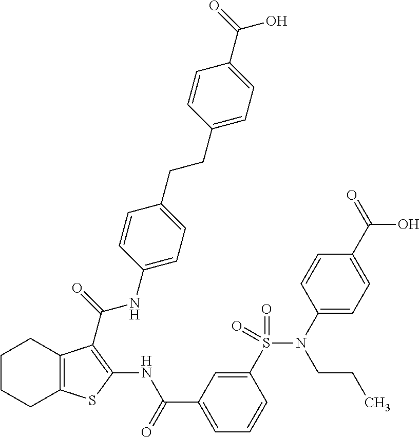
C1CCC2=C(C1)C(C(=O)NC1=CC=C(CCC3=CC=C(C(=O)O)C=C3)C=C1)=C(NC(C1=CC=CC(S(N(C3=CC=C(C(=O)O)C=C3)CCC)(=O)=O)=C1)=O)S2
